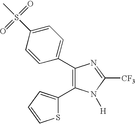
C1(C2=CC=C(S(C)(=O)=O)C=C2)=C(C2=CC=CS2)N([H])C([CF3])=N1
